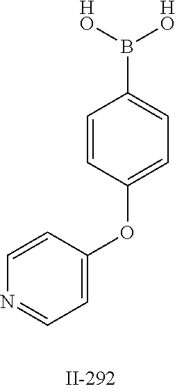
C1=CC(OC2=CC=NC=C2)=CC=C1B([HO])[HO]
